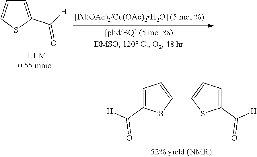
C1=C(C([H])=O)SC=C1.C1(C2=CC=C(C([H])=O)S2)=CC=C(C([H])=O)S1
